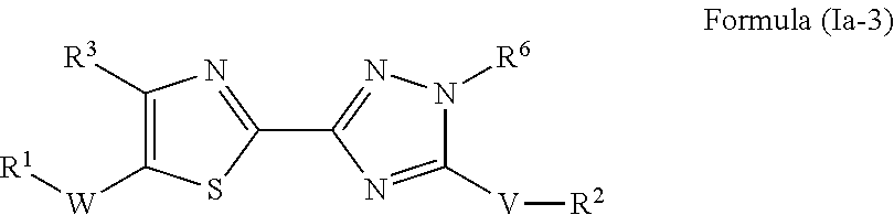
C1([R3])=C([W][R1])SC(C2=NN([R6])C([V][R2])=N2)=N1
